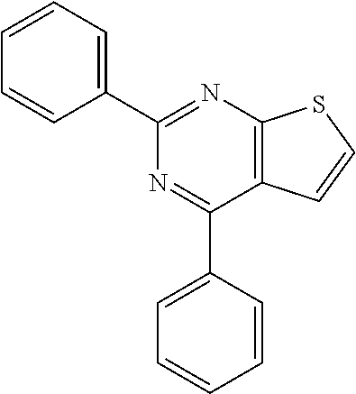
C1(C2=NC3=C(C(C4=CC=CC=C4)=N2)C=CS3)=CC=CC=C1
